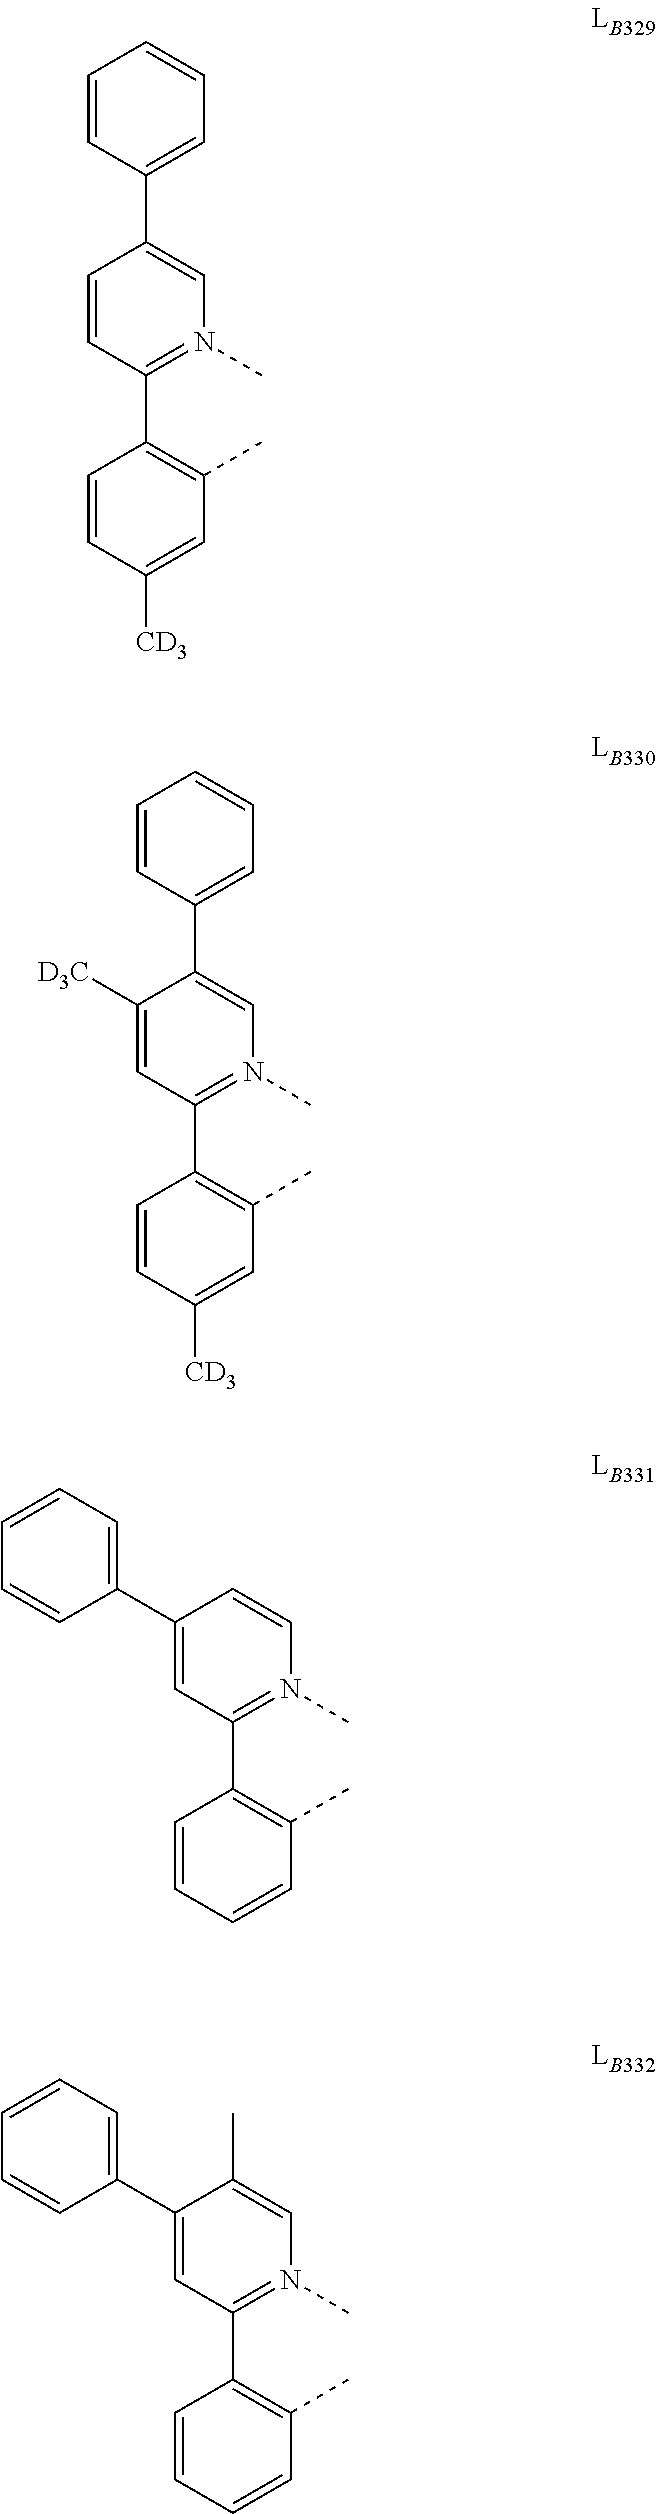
C1=CC(C2=C(C)C=C([CD3])C=C2)=N(C)C=C1C1=CC=CC=C1.C1([D3C])=CC(C2=C(C)C=C([CD3])C=C2)=N(C)C=C1C1=CC=CC=C1.C1(C2=CC=CC=C2)=CC(C2=C(C)C=CC=C2)=N(C)C=C1.C1(C2=CC=CC=C2)=CC(C2=C(C)C=CC=C2)=N(C)C=C1C
